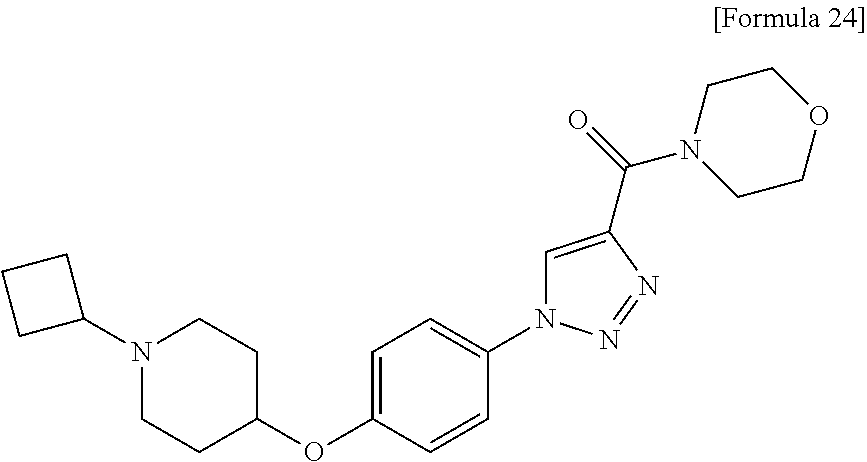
C1=C(OC2CCN(C3CCC3)CC2)C=CC(N2C=C(C(=O)N3CCOCC3)N=N2)=C1
